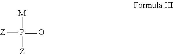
[M]P(=O)([Z])[Z]
